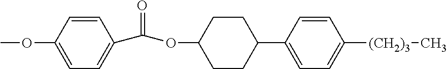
COC1=CC=C(C(OC2CCC(C3=CC=C([(CH2)3]C)C=C3)CC2)=O)C=C1
